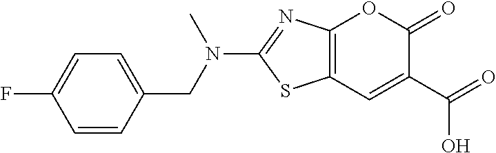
C12=C(C=C(C(=O)O)C(=O)O1)SC(N(CC1=CC=C(F)C=C1)C)=N2
